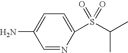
C1=C(S(C(C)C)(=O)=O)N=CC(N)=C1
